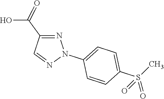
N1=C(C(O)=O)C=NN1C1=CC=C(S(C)(=O)=O)C=C1
